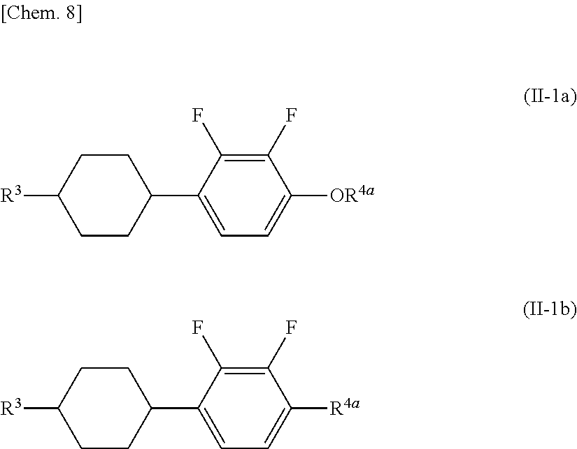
C1(F)=C(F)C(C2CCC([R3])CC2)=CC=C1[OR4a].C1(F)=C(F)C(C2CCC([R3])CC2)=CC=C1[R4a]
